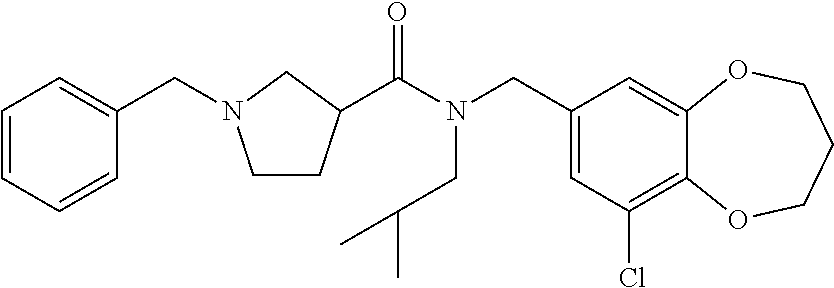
C1(CN(C(=O)C2CCN(CC3=CC=CC=C3)C2)CC(C)C)=CC(Cl)=C2C(=C1)OCCCO2
